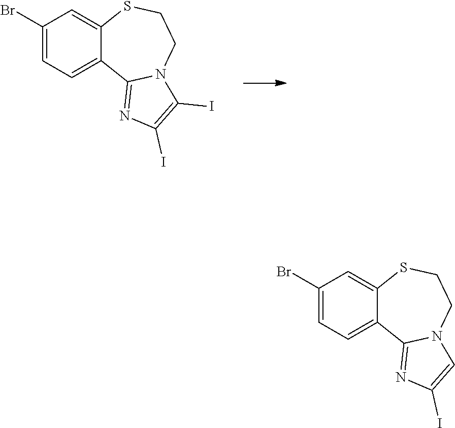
C1(I)=C(I)N=C2N1CCSC1=CC(Br)=CC=C21.C1=C(I)N=C2N1CCSC1=CC(Br)=CC=C21
